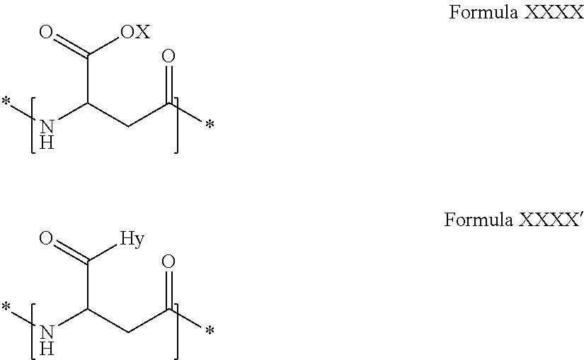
*NC(CC(*)=O)C(=O)[OX].*NC(CC(*)=O)C(=O)[Hy]
